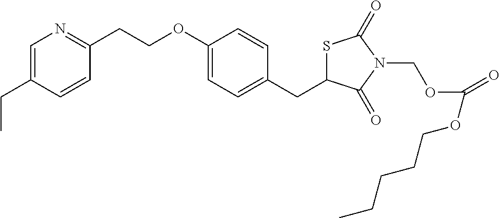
C1=C(CC)C=CC(CCOC2=CC=C(CC3SC(=O)N(COC(OCCCCC)=O)C3=O)C=C2)=N1
